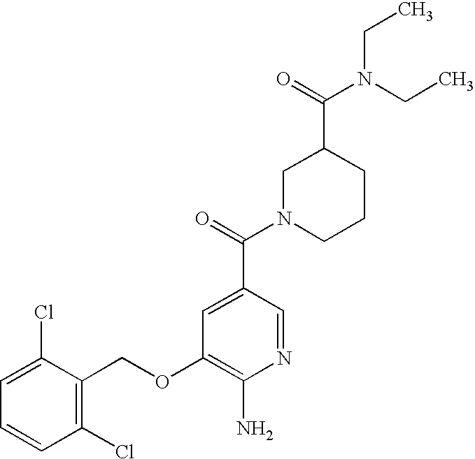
C1=C(Cl)C(COC2=C(N)N=CC(C(=O)N3CCCC(C(=O)N(CC)CC)C3)=C2)=C(Cl)C=C1
